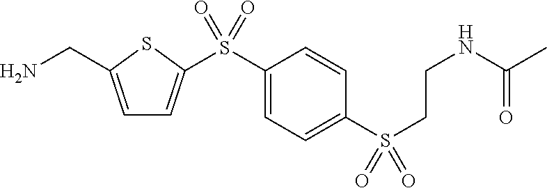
C1=C(CN)SC(S(C2=CC=C(S(CCNC(C)=O)(=O)=O)C=C2)(=O)=O)=C1
